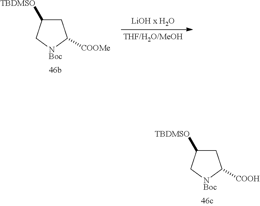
C1C([TBDMSO])C[NBoc]C1[COOH].C1C([TBDMSO])C[NBoc]C1[COOMe]
